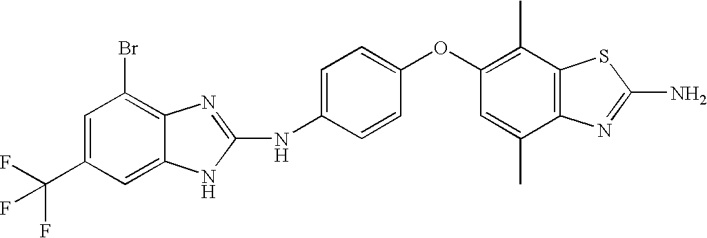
C1=C(C(F)(F)F)C=C2C(=C1Br)N=C(NC1=CC=C(OC3=C(C)C4=C(C(C)=C3)N=C(N)S4)C=C1)N2
